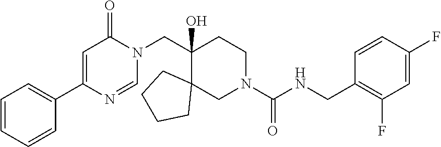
C1(C2=CC(=O)N(CC3(O)C4(CN(C(NCC5=C(F)C=C(F)C=C5)=O)CC3)CCCC4)C=N2)=CC=CC=C1
